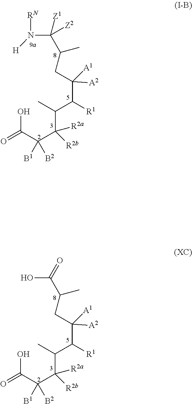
OC(C(C(C(C)C(C(CC(C)C(N([RN])[H])([Z1])[Z2])([A2])[A1])[R1])([R2a])[R2b])([B1])[B2])=O.OC(C(C(C(C)C(C(CC(C)C(O)=O)([A2])[A1])[R1])([R2a])[R2b])([B1])[B2])=O
